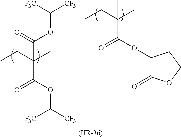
CCC(C)(C(OC([CF3])[F3C])=O)C(=O)OC([CF3])[F3C].CCC(C)(C)C(OC1C(=O)OCC1)=O.[(HR-36)]
